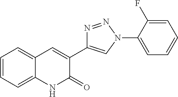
C1=CC=C2C(=C1)C=C(C1=CN(C3=CC=CC=C3F)N=N1)C(=O)N2
